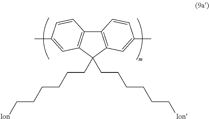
C(C1(CCCCCC[Ion])C2=C(C3=C1C=C(C)C=C3)C=CC(C)=C2)CCCCC[Ion]
